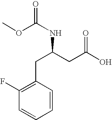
C1(F)=C(CC(CC(O)=O)NC(=O)OC)C=CC=C1
